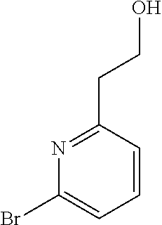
C1(CCO)=NC(Br)=CC=C1
